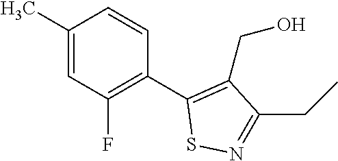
C1(C)=CC(F)=C(C2=C(CO)C(CC)=NS2)C=C1
